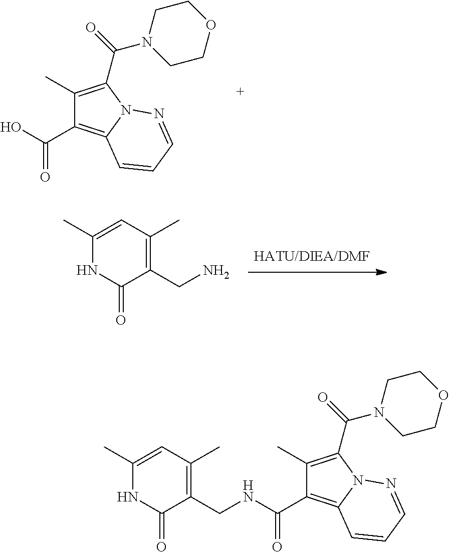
C1(C)=C(C(=O)N2CCOCC2)N2C(=C1C(O)=O)C=CC=N2.C1(C)=CC(C)=C(CN)C(=O)N1.C1(C)=C(C(=O)N2CCOCC2)N2C(=C1C(=O)NCC1=C(C)C=C(C)NC1=O)C=CC=N2
